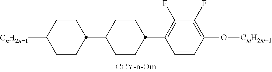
[CnH2n+1]C1CCC(C2CCC(C3=C(F)C(F)=C(O[CmH2m+1])C=C3)CC2)CC1
